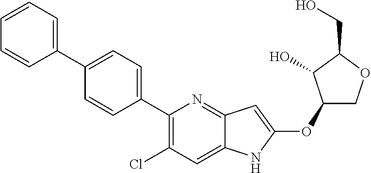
C1(C2=CC=C(C3=CC=CC=C3)C=C2)=C(Cl)C=C2C(=N1)C=C(OC1COC(CO)C1O)N2
